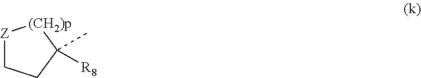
[Z]1CCC(C)([R8])[(CH2)p]1
